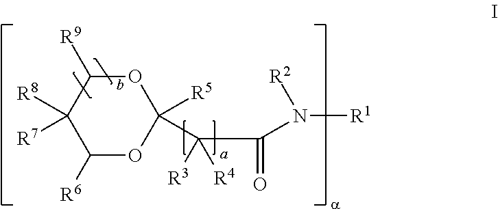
O1C([R9])C([R8])([R7])C([R6])OC1([R5])C(C(N([R1])[R2])=O)([R3])[R4]
